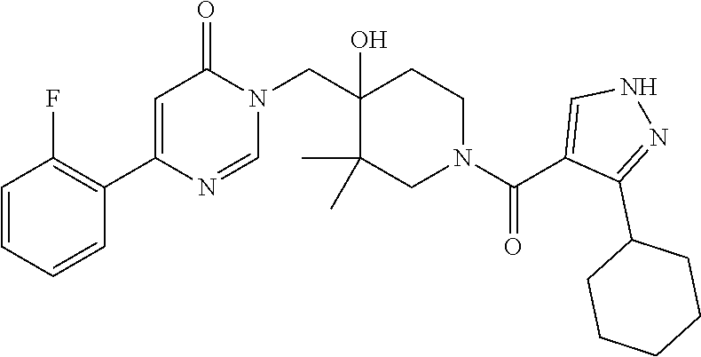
C1=NC(C2=C(F)C=CC=C2)=CC(=O)N1CC1(O)C(C)(C)CN(C(C2=CNN=C2C2CCCCC2)=O)CC1
